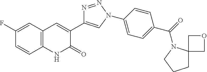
C1(F)=CC2=C(C=C1)NC(=O)C(C1=CN(C3=CC=C(C(=O)N4C5(CCC4)COC5)C=C3)N=N1)=C2
